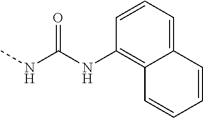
C12=CC=CC(NC(NC)=O)=C1C=CC=C2
